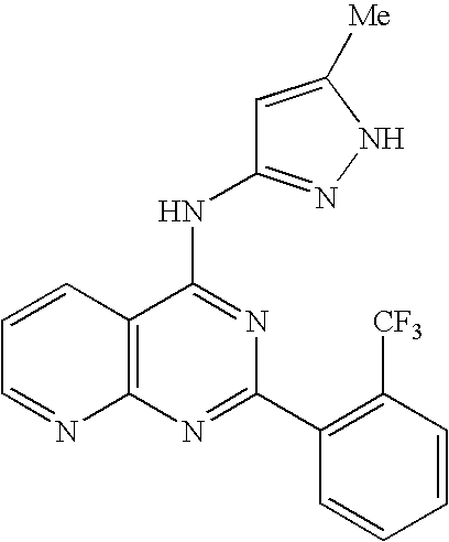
C12=C(N=C(C3=C([CF3])C=CC=C3)N=C1NC1=NNC([Me])=C1)N=CC=C2
